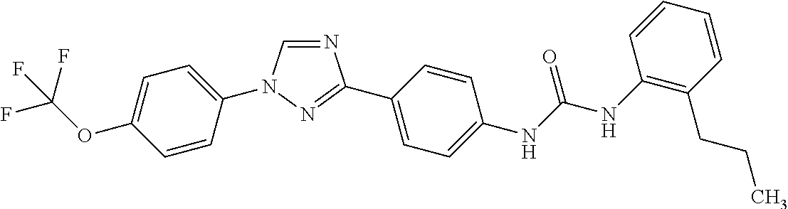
C1=C(OC(F)(F)F)C=CC(N2C=NC(C3=CC=C(NC(NC4=C(CCC)C=CC=C4)=O)C=C3)=N2)=C1
